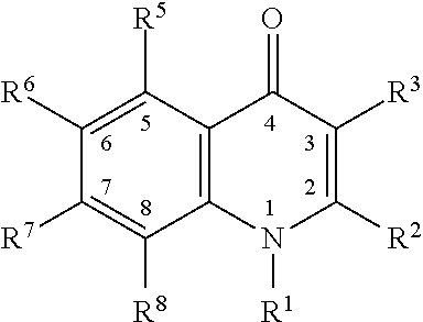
C12=C(N([R1])C([R2])=C([R3])C1=O)C([R8])=C([R7])C([R6])=C2[R5]
